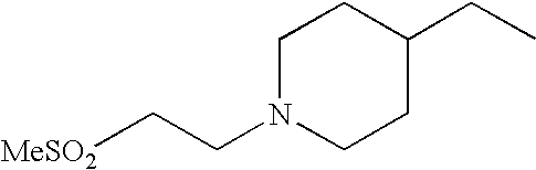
C1N(CC[MeSO2])CCC(CC)C1
